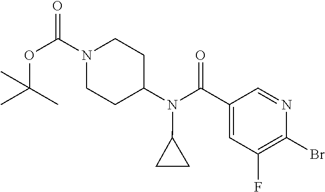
O(C(C)(C)C)C(N1CCC(N(C2CC2)C(C2=CC(F)=C(Br)N=C2)=O)CC1)=O
